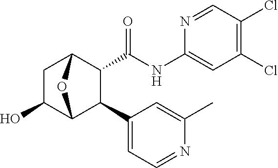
C1(Cl)=C(Cl)C=NC(NC(C2C(C3=CC=NC(C)=C3)C3OC2CC3O)=O)=C1
